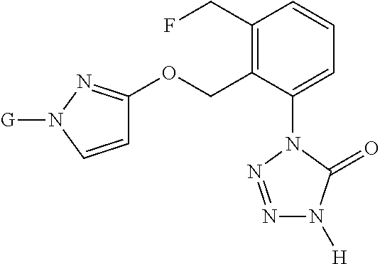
C1(CF)=C(COC2=NN([G])C=C2)C(N2N=NN([H])C2=O)=CC=C1
